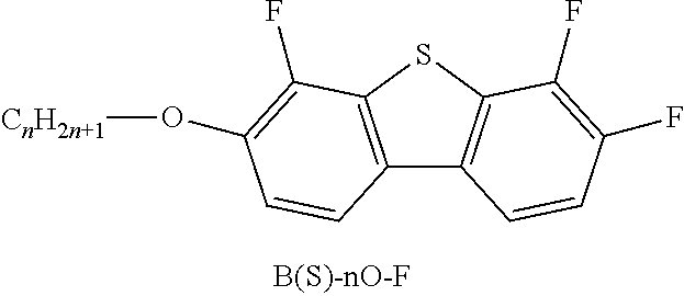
C12=C(SC3=C1C=CC(F)=C3F)C(F)=C(O[CnH2n+1])C=C2
